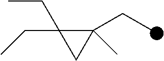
C1(CC)(C)C(CC)(CC)C1
